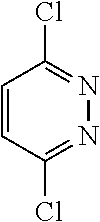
C1(Cl)=NN=C(Cl)C=C1
